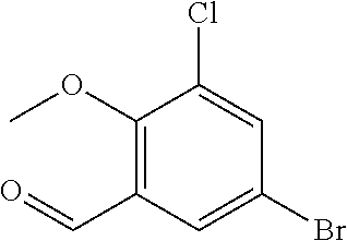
C1(OC)=C(C=O)C=C(Br)C=C1Cl
